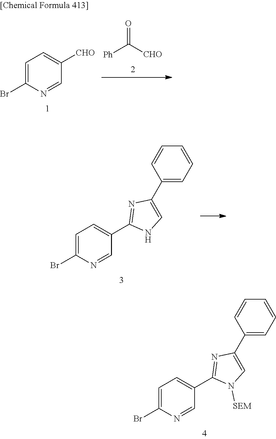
C1=C(Br)N=CC(C2=NC(C3=CC=CC=C3)=CN2[SEM])=C1.C1=C(Br)N=CC([CHO])=C1.[Ph]C(=O)[CHO].C1=C(Br)N=CC(C2=NC(C3=CC=CC=C3)=CN2)=C1
